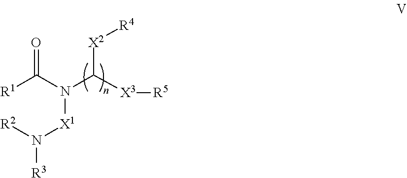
[R1]C(N(C([X3][R5])[X2][R4])[X1]N([R3])[R2])=O
